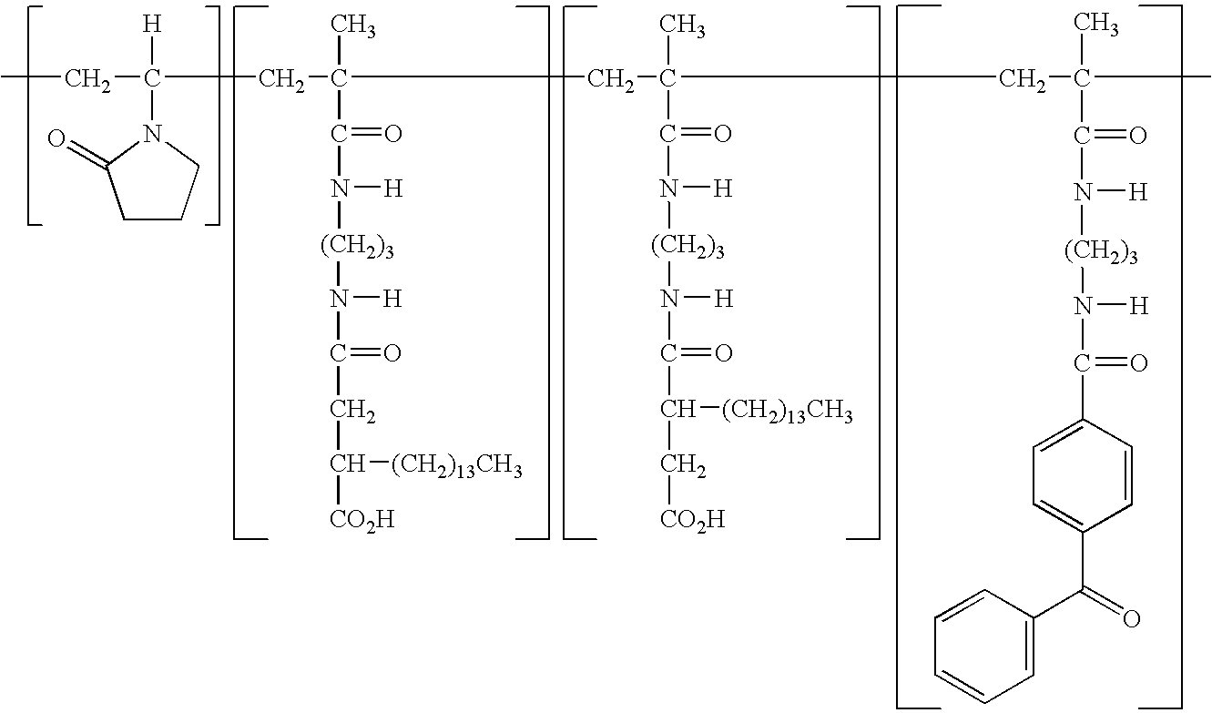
CCC([H])(CC(C)(C(=O)N([H])[(CH2)3]N([H])C(=O)CC([CO2H])[(CH2)13CH3])CC(C)(C(=O)N([H])[(CH2)3]N([H])C(=O)C(C[CO2H])[(CH2)13CH3])CC(C)(C(=O)N([H])[(CH2)3]N([H])C(=O)C1=CC=C(C(=O)C2=CC=CC=C2)C=C1)C)N1C(=O)CCC1
